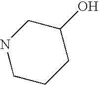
C1CCC(O)CN1
